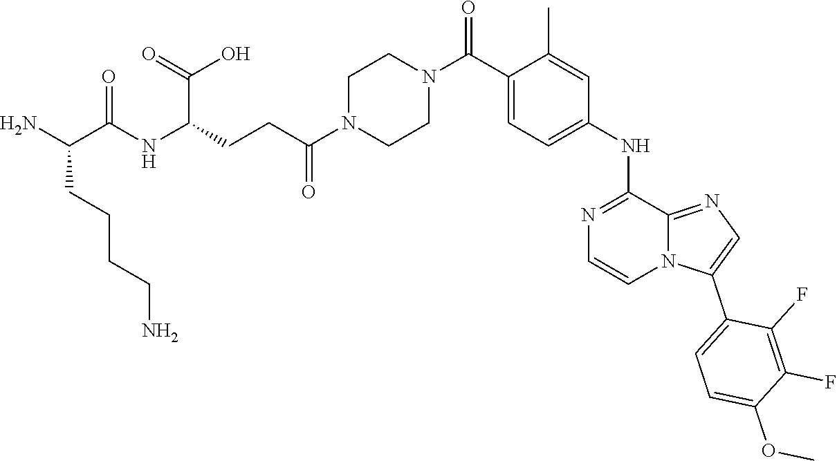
C(CCC(NC(C(N)CCCCN)=O)C(=O)O)(N1CCN(C(C2=CC=C(NC3=NC=CN4C(C5=CC=C(OC)C(F)=C5F)=CN=C43)C=C2C)=O)CC1)=O
